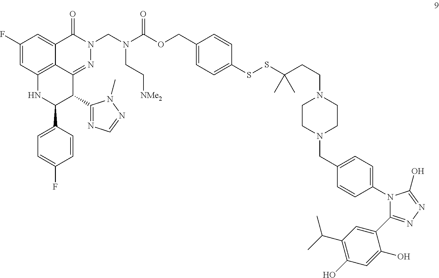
C1(F)=CC2=C3C(=C1)C(=O)N(CN(C(OCC1=CC=C(SSC(CCN4CCN(CC5=CC=C(N6C(C7=CC(C(C)C)=C(O)C=C7O)=NN=C6O)C=C5)CC4)(C)C)C=C1)=O)CC[NMe2])N=C3C(C1=NC=NN1C)C(C1=CC=C(F)C=C1)N2
